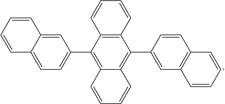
C12=C(C(C3=CC=C4C(=C3)C=CC=C4)=C3C(=C1C1=CC4=C(C=C1)C=CC=C4)C=CC=C3)C=CC=C2
